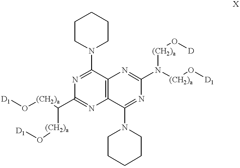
C1(C([(CH2)a]O[D1])[(CH2)a]O[D1])=NC2=C(C(N3CCCCC3)=N1)N=C(N([(CH2)a]O[D1])[(CH2)a]O[D])N=C2N1CCCCC1
